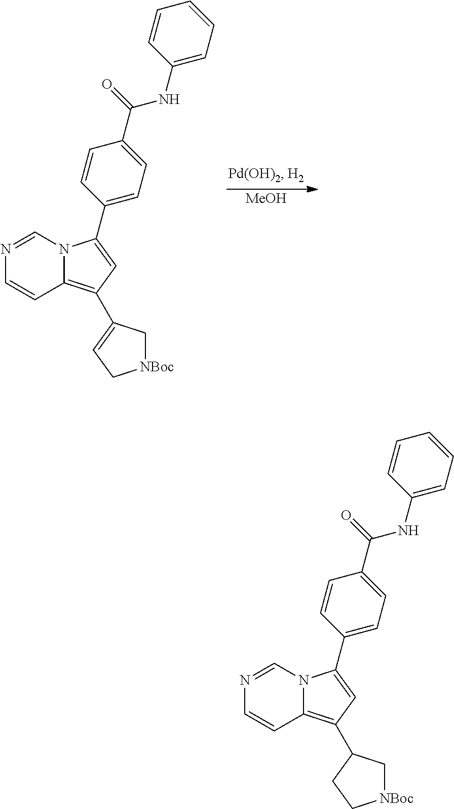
[MeOH].N12C(=C(C3=CC[NBoc]C3)C=C1C1=CC=C(C(=O)NC3=CC=CC=C3)C=C1)C=CN=C2.N12C(=C(C3C[NBoc]CC3)C=C1C1=CC=C(C(=O)NC3=CC=CC=C3)C=C1)C=CN=C2
